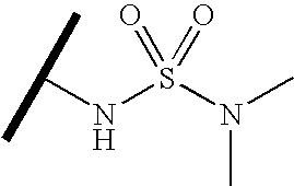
N(S(N(C)C)(=O)=O)C(C)C
